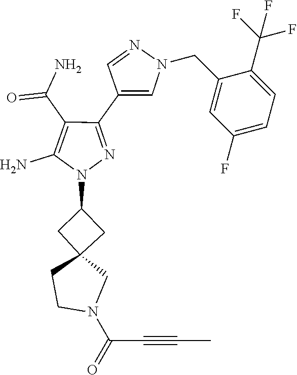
C(C#CC)(=O)N1CC2(CC(N3N=C(C4=CN(CC5=CC(F)=CC=C5C(F)(F)F)N=C4)C(C(=O)N)=C3N)C2)CC1
